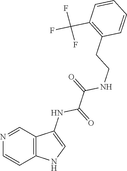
C1(CCNC(C(NC2=CNC3=C2C=NC=C3)=O)=O)=C(C(F)(F)F)C=CC=C1
